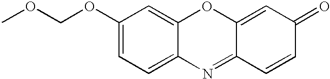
C(OC1=CC=C2C(=C1)OC1=CC(=O)C=CC1=N2)OC
